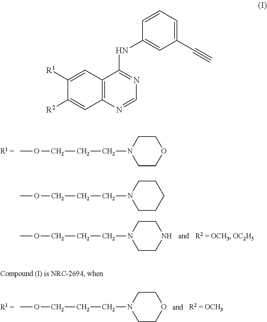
C1CN(CCCOC)CCO1.C1CN(CCCOC)CCN1.C1CN(CCCOC)CCO1.C12=C(N=CN=C1NC1=CC(C#C)=CC=C1)C=C([R2])C([R1])=C2.C1CN(CCCOC)CCC1
